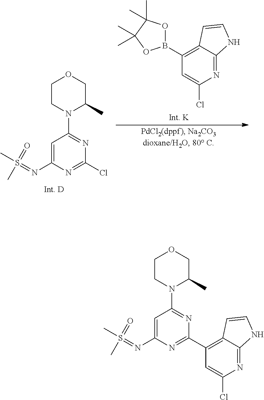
C1CN(C2=NC(Cl)=NC(N=S(C)(=O)C)=C2)C(C)CO1.O1B(C2=C3C(=NC(Cl)=C2)NC=C3)OC(C)(C)C1(C)C.C1CN(C2=NC(C3=C4C(=NC(Cl)=C3)NC=C4)=NC(N=S(C)(=O)C)=C2)C(C)CO1
